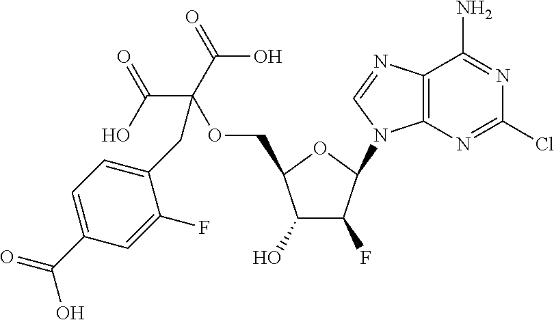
C1(O)C(F)C(N2C3=C(C(N)=NC(Cl)=N3)N=C2)OC1COC(CC1=CC=C(C(=O)O)C=C1F)(C(O)=O)C(=O)O
